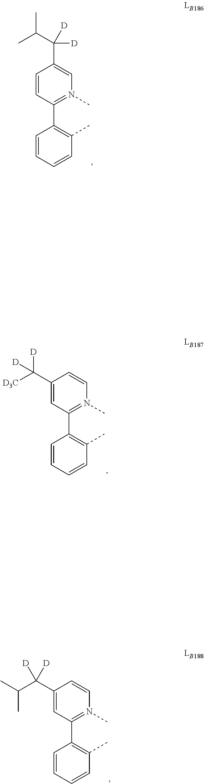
C1=CC=CC(C)=C1C1=N(C)C=C(C([D])(C(C)C)[D])C=C1.C1=CC=CC(C)=C1C1=N(C)C=CC(C([D3C])([D])[D])=C1.C1=CC=CC(C)=C1C1=N(C)C=CC(C(C(C)C)([D])[D])=C1
